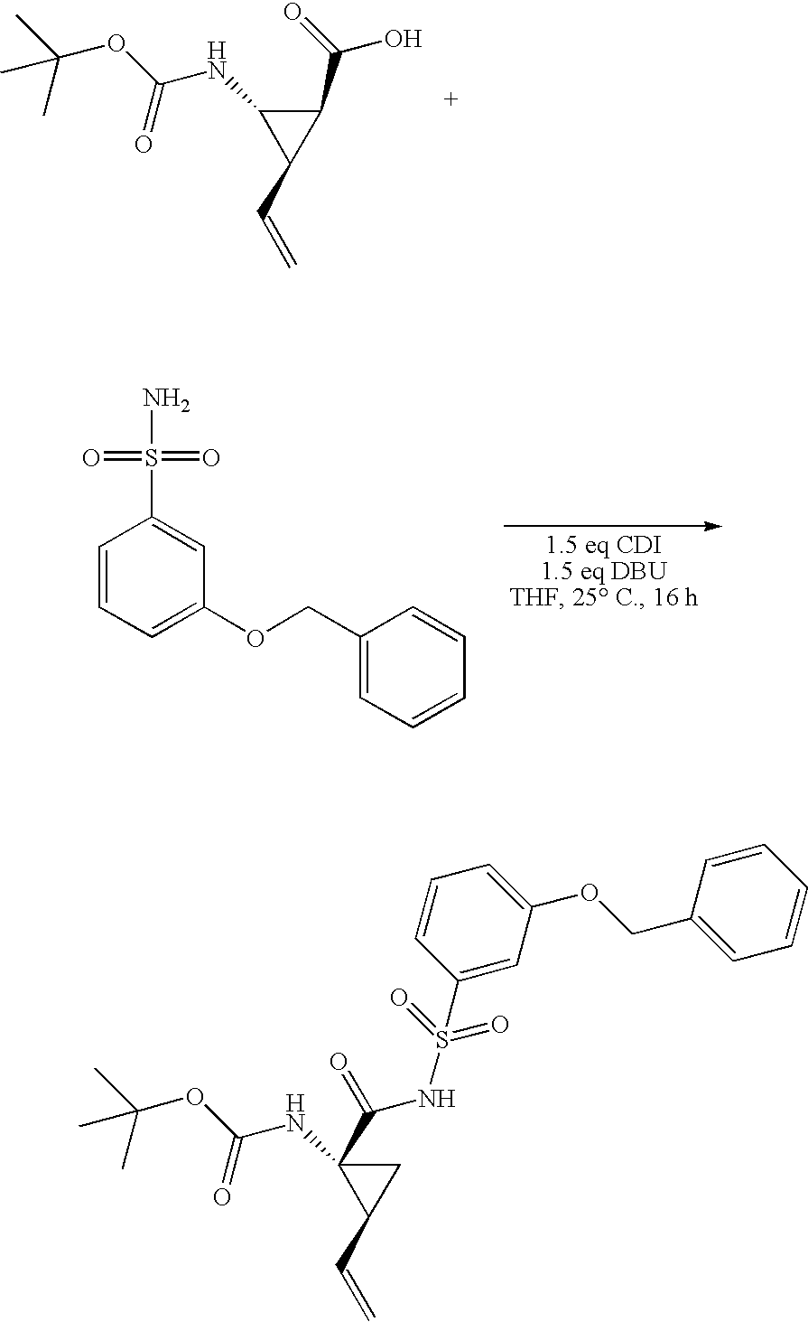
C1=CC=C(OCC2=CC=CC=C2)C=C1S(N)(=O)=O.C1(C=C)C(NC(OC(C)(C)C)=O)C1C(O)=O.C1(C=C)CC1(NC(OC(C)(C)C)=O)C(=O)NS(C1=CC(OCC2=CC=CC=C2)=CC=C1)(=O)=O
